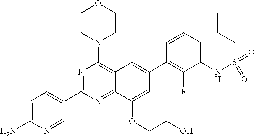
C1=C(N)N=CC(C2=NC(N3CCOCC3)=C3C(=N2)C(OCCO)=CC(C2=C(F)C(NS(=O)(=O)CCC)=CC=C2)=C3)=C1
